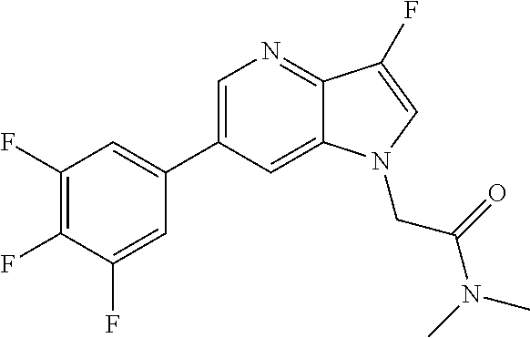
C1=C(C2=CC(F)=C(F)C(F)=C2)C=C2C(=N1)C(F)=CN2CC(N(C)C)=O
